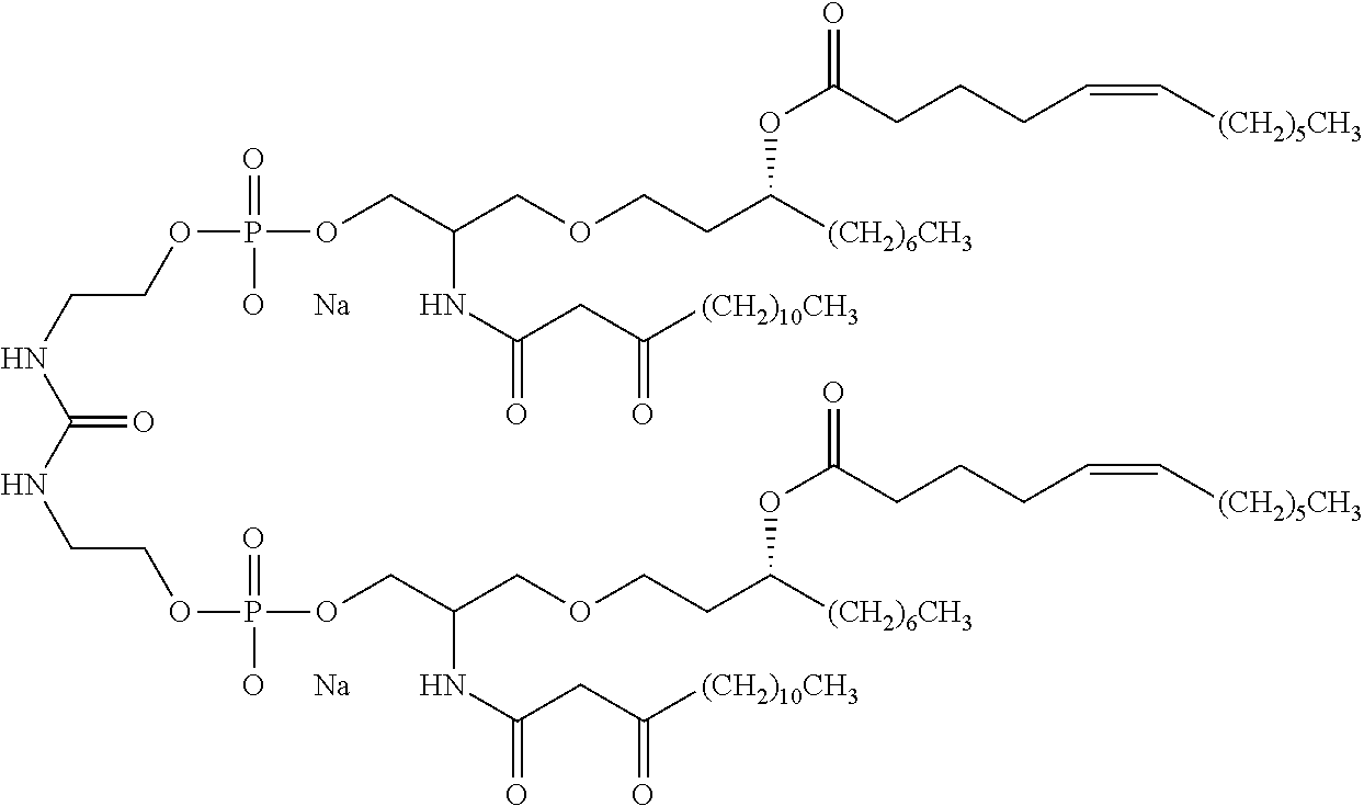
N(C(NCCOP(OCC(COCCC([(CH2)6CH3])OC(=O)CCCC=C[(CH2)5CH3])NC(=O)CC([(CH2)10CH3])=O)(=O)[O      Na])=O)CCOP(OCC(COCCC([(CH2)6CH3])OC(=O)CCCC=C[(CH2)5CH3])NC(=O)CC([(CH2)10CH3])=O)(=O)[O      Na]
